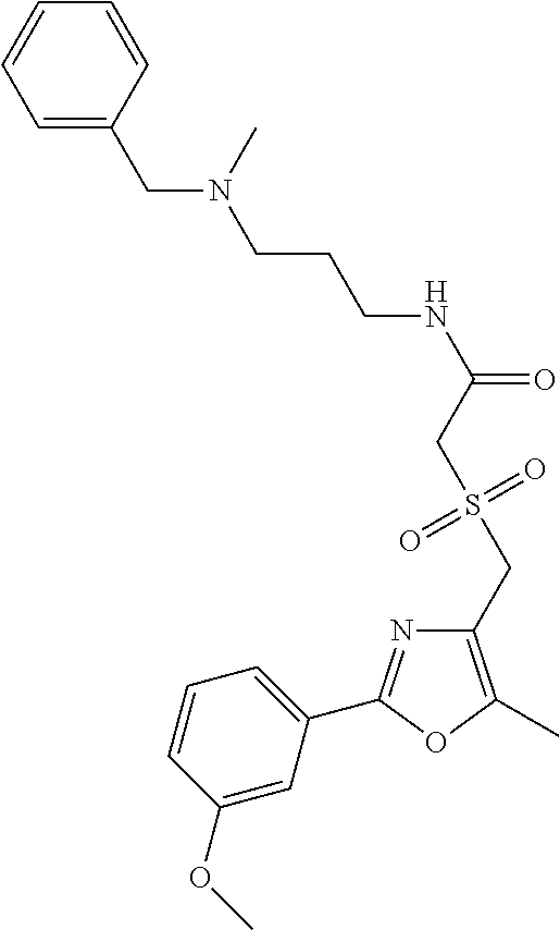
C1=CC(OC)=CC(C2=NC(CS(CC(NCCCN(CC3=CC=CC=C3)C)=O)(=O)=O)=C(C)O2)=C1
